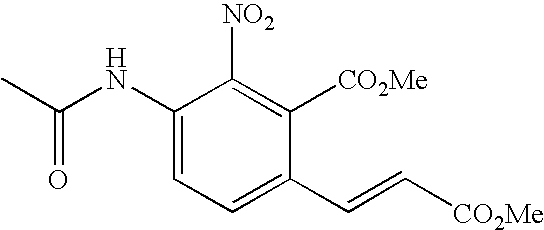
C1(NC(C)=O)=CC=C(C=C[CO2Me])C([CO2Me])=C1[NO2]
